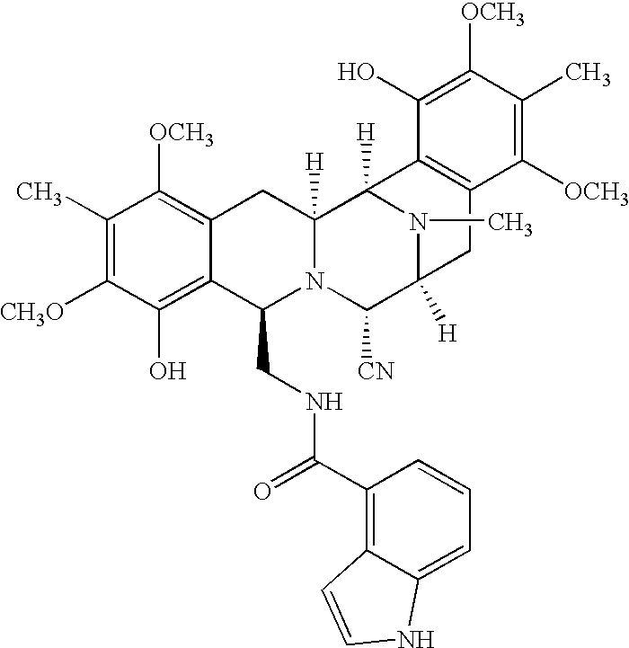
C1(C)=C([CH3O])C(O)=C2C(=C1[OCH3])CC1([H])N(C2CNC(C2=C3C(=CC=C2)NC=C3)=O)C([CN])C2([H])N(C)C1([H])C1=C(C2)C([OCH3])=C(C)C([OCH3])=C1O
